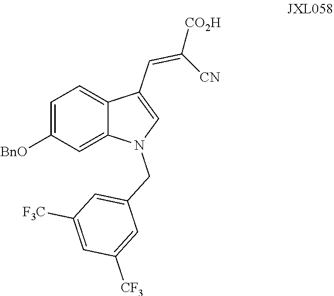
C1=C([BnO])C=C2C(=C1)C(C=C([CO2H])[CN])=CN2CC1=CC([F3C])=CC([CF3])=C1
